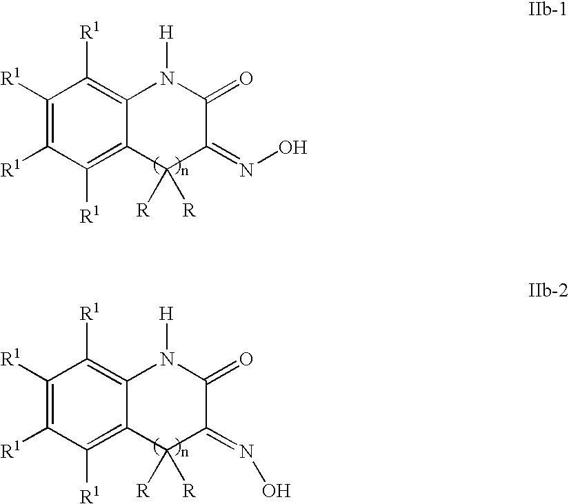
C1([R1])=C([R1])C([R1])=C2C(=C1[R1])N([H])C(=O)C(=NO)C2([R])[R].C1([R1])=C([R1])C([R1])=C2C(=C1[R1])N([H])C(=O)C(=NO)C2([R])[R]
